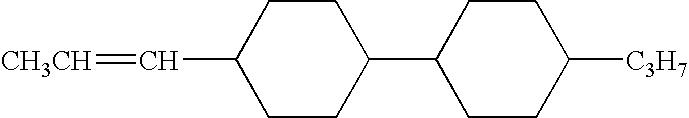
C1CC(C2CCC([C3H7])CC2)CCC1C=[CH3CH]
